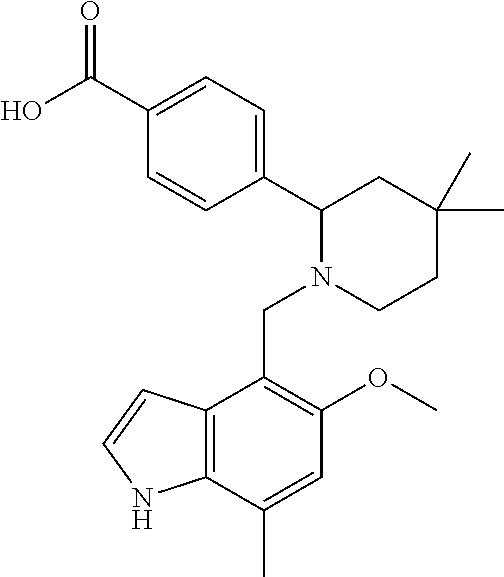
C1(C(O)=O)=CC=C(C2N(CC3=C(OC)C=C(C)C4=C3C=CN4)CCC(C)(C)C2)C=C1
